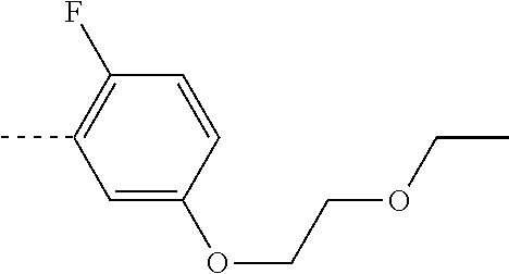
C1=C(OCCOCC)C=CC(F)=C1C
